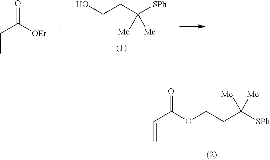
OCCC([SPh])([Me])[Me].O=C([OEt])C=C.O(CCC([SPh])([Me])[Me])C(C=C)=O
